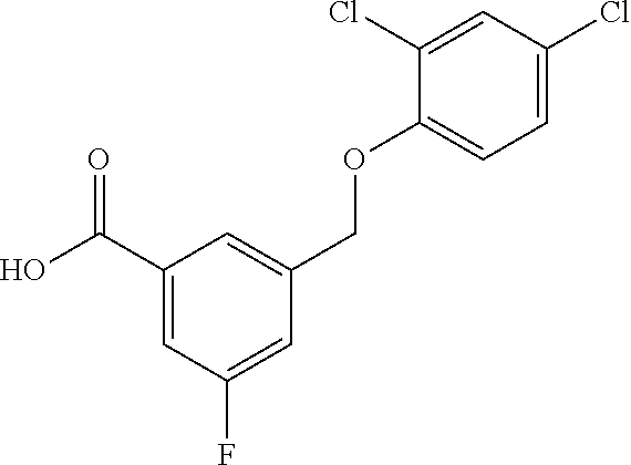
C1(C(O)=O)=CC(F)=CC(COC2=CC=C(Cl)C=C2Cl)=C1
